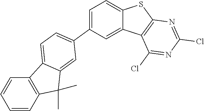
C1=C2C(=CC=C1C1=CC=C3C4=C(C=CC=C4)C(C)(C)C3=C1)SC1=C2C(Cl)=NC(Cl)=N1
